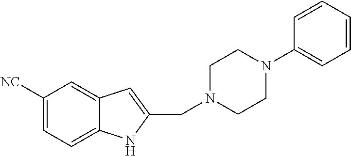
C1([NC])=CC=C2C(=C1)C=C(CN1CCN(C3=CC=CC=C3)CC1)N2
